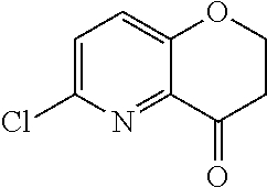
C12=CC=C(Cl)N=C1C(=O)CCO2
